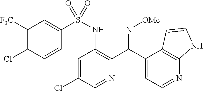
C1=C(Cl)C=NC(C(C2=CC=NC3=C2C=CN3)=N[OMe])=C1NS(=O)(C1=CC([F3C])=C(Cl)C=C1)=O
